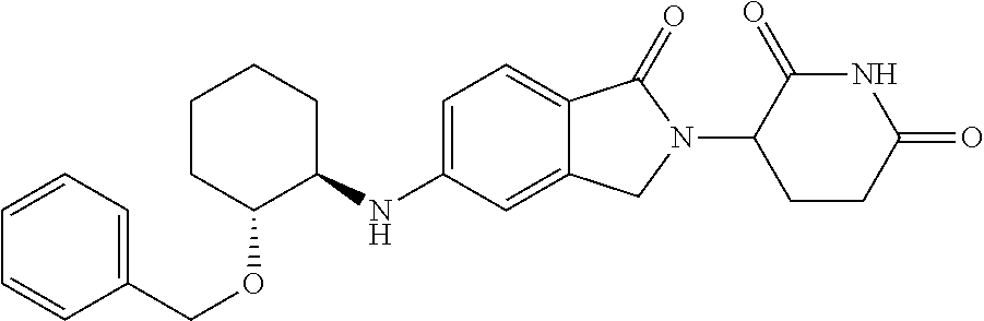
C1=C(NC2CCCCC2OCC2=CC=CC=C2)C=C2C(=C1)C(=O)N(C1CCC(=O)NC1=O)C2
